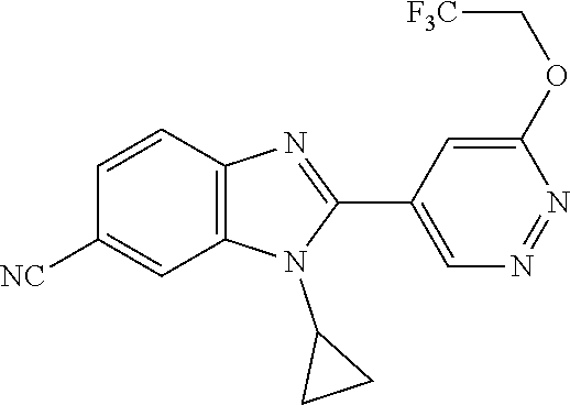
C1=CC2=C(C=C1[NC])N(C1CC1)C(C1=CN=NC(OC[F3C])=C1)=N2
